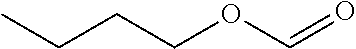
CCCCOC=O
